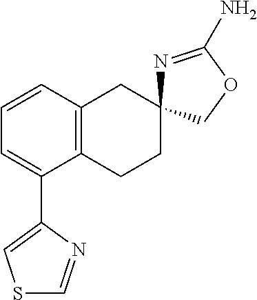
C1=CC2=C(C(C3=CSC=N3)=C1)CCC1(C2)N=C(N)OC1
